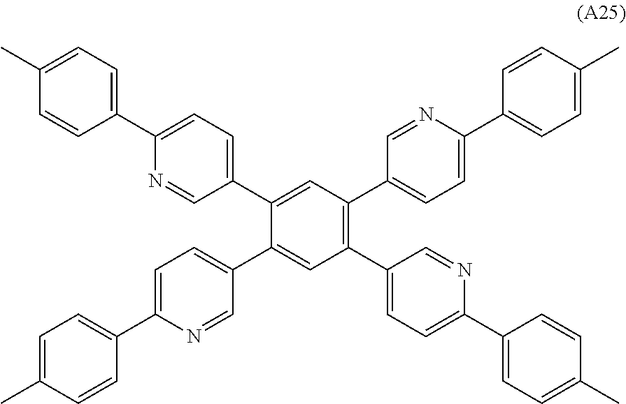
C1(C2=CC=C(C3=CC(C4=CC=C(C5=CC=C(C)C=C5)N=C4)=C(C4=CC=C(C5=CC=C(C)C=C5)N=C4)C=C3C3=CC=C(C4=CC=C(C)C=C4)N=C3)C=N2)=CC=C(C)C=C1
